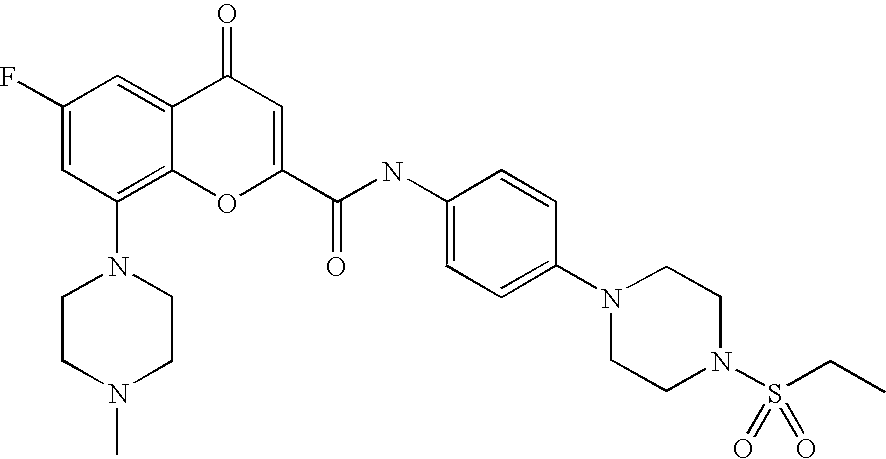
N1(C2=C3C(=CC(F)=C2)C(=O)C=C(C(NC2=CC=C(N4CCN(S(CC)(=O)=O)CC4)C=C2)=O)O3)CCN(C)CC1
